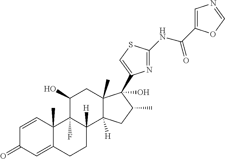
C1=CC2(C)C(=CC1=O)CCC1([H])C2(F)C(O)CC2(C)C1([H])CC(C)C2(O)C1=CSC(NC(=O)C2=CN=CO2)=N1
